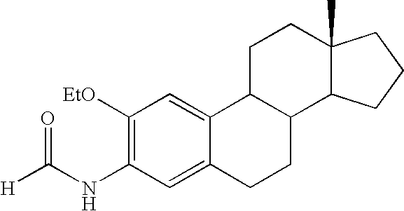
C1([EtO])=C(NC([H])=O)C=C2C(=C1)C1C(CC2)C2C(C)(CC1)CCC2
